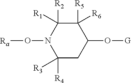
C1([R4])([R3])CC(O[G])C([R5])([R6])C([R2])([R1])N1O[Ra]
